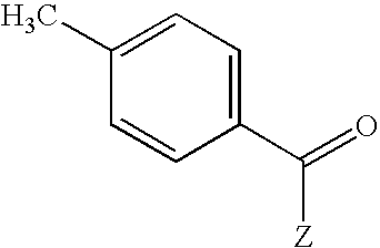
C1(C)=CC=C(C(=O)[Z])C=C1
